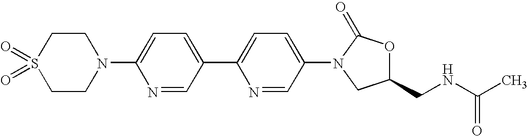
C1CN(C2=CC=C(C3=CC=C(N4C(=O)OC(CNC(=O)C)C4)C=N3)C=N2)CCS1(=O)=O
